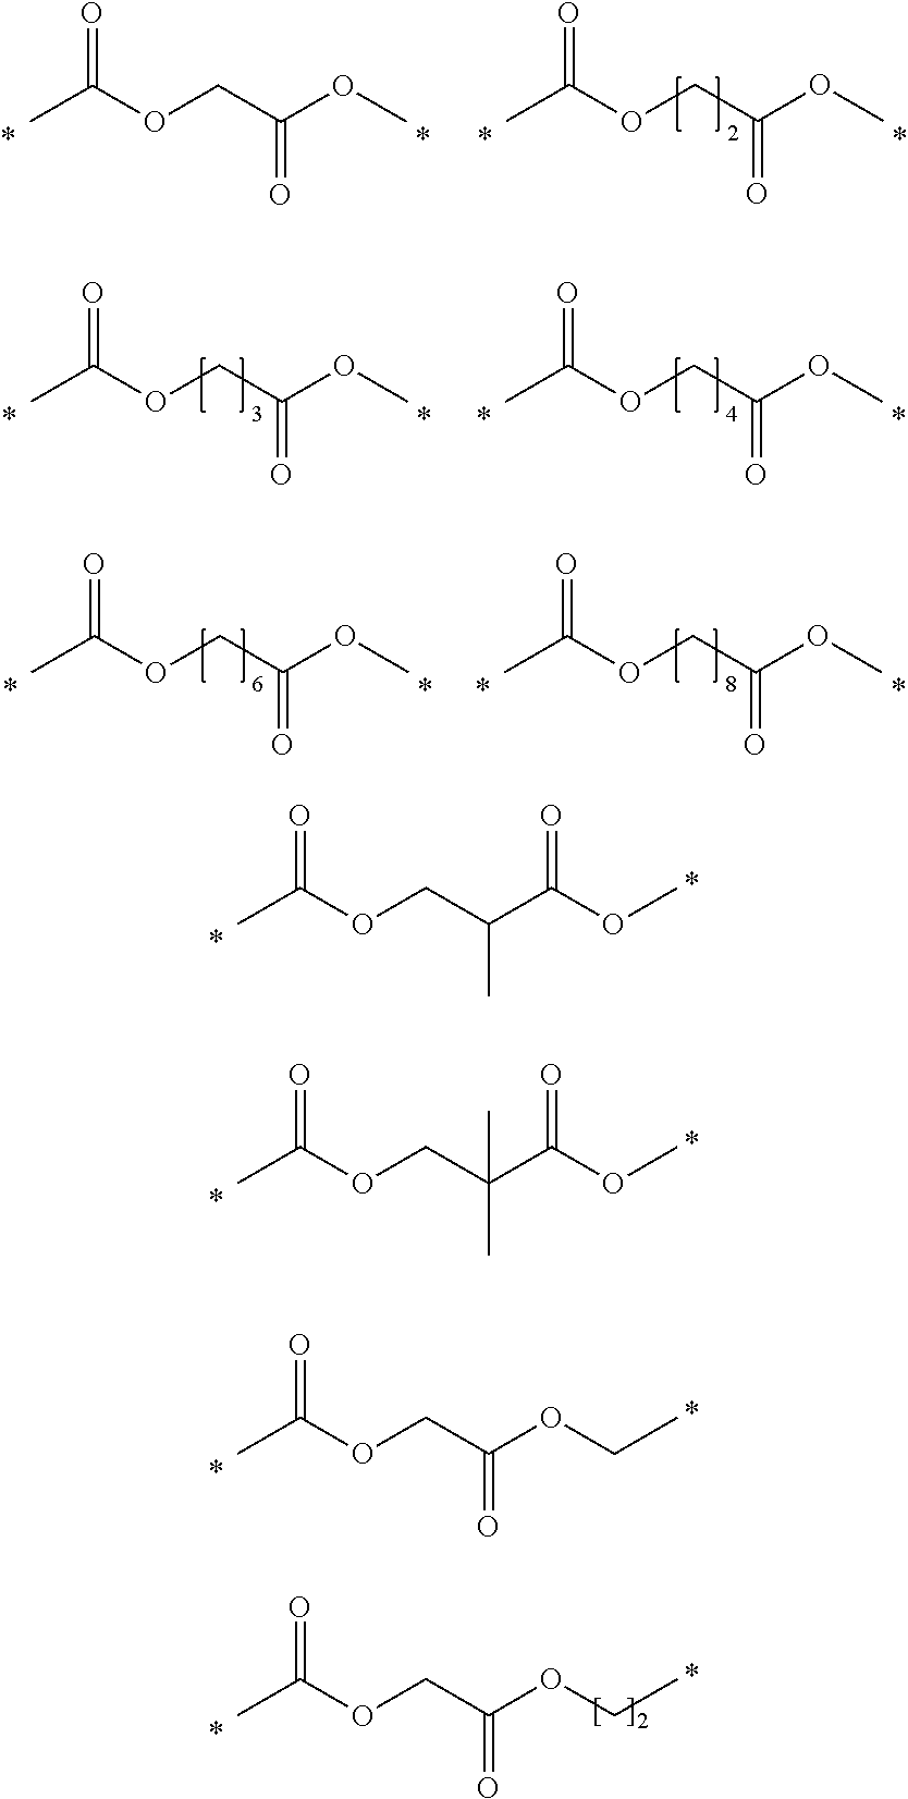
CC(OCC(OC)=O)=O.CC(OCC(OC)=O)=O.CC(OCC(OC)=O)=O.CC(OCC(OC)=O)=O.CC(OCC(OC)=O)=O.CC(OCC(OC)=O)=O.CC(OCC(C(OC)=O)C)=O.CC(OCC(C(OC)=O)(C)C)=O.CC(OCC(OCC)=O)=O.CC(OCC(OCC)=O)=O
